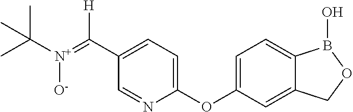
C1(C(=[N+](C(C)(C)C)[O-])[H])=CC=C(OC2=CC=C3C(=C2)COB3O)N=C1
